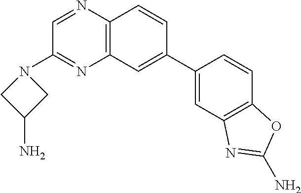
C1=NC2=C(N=C1N1CC(N)C1)C=C(C1=CC3=C(C=C1)OC(N)=N3)C=C2
